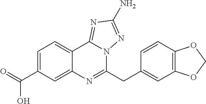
C1=C(C(=O)O)C=C2C(=C1)C1=NC(N)=NN1C(CC1=CC3=C(C=C1)OCO3)=N2
